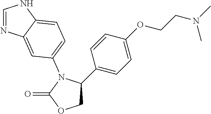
C1OC(=O)N(C2=CC=C3C(=C2)N=CN3)C1C1=CC=C(OCCN(C)C)C=C1
